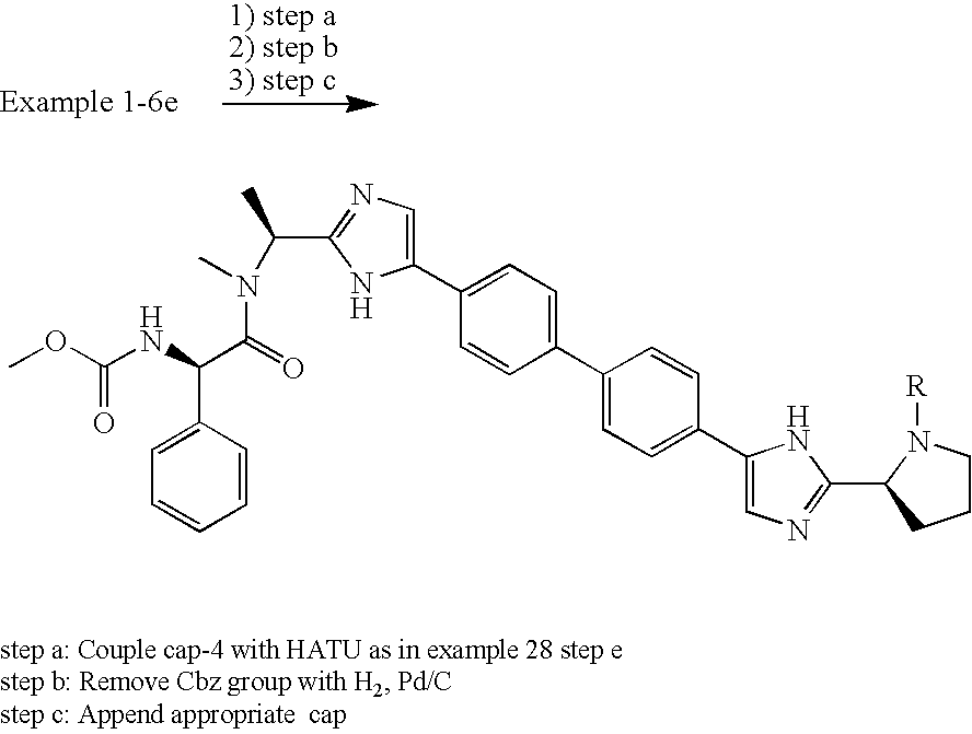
C(NC(OC)=O)(C1=CC=CC=C1)C(=O)N(C)C(C)C1=NC=C(C2=CC=C(C3=CC=C(C4=CN=C(C5N([R])CCC5)N4)C=C3)C=C2)N1
